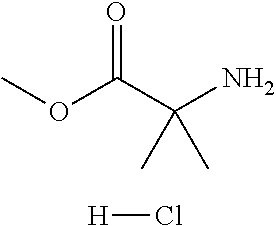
COC(C(N)(C)C)=O.[H]Cl
